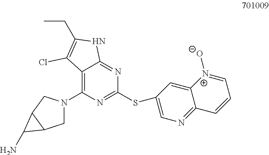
C12=C(N3CC4C(C3)C4N)N=C(SC3=CN=C4C(=C3)[N+]([O-])=CC=C4)N=C1NC(CC)=C2Cl
